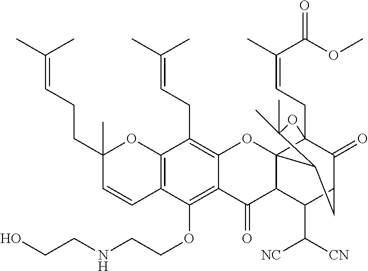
C12=C(C(OCCNCCO)=C3C(=C1CC=C(C)C)OC14C5(CC=C(C)C(OC)=O)C(=O)C(C(C([NC])[CN])C1C3=O)CC4C(C)(C)O5)C=CC(CCC=C(C)C)(C)O2
